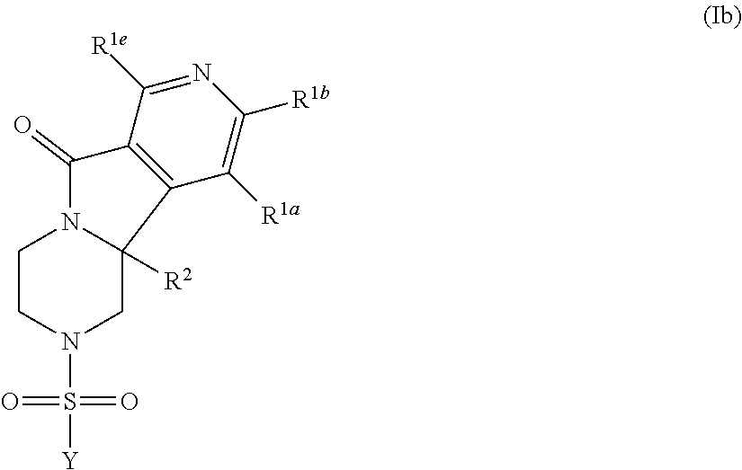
C1CN(S([Y])(=O)=O)CC2([R2])N1C(=O)C1=C2C([R1a])=C([R1b])N=C1[R1e]
